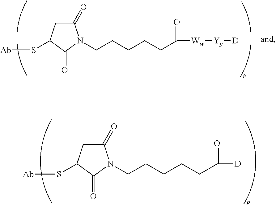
C([D])(CCCCCN1C(=O)CC(S[Ab])C1=O)=O.[Ww]([Yy][D])C(CCCCCN1C(=O)CC(S[Ab])C1=O)=O
